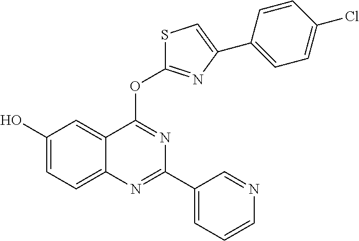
OC1=CC=C2C(=C1)C(OC1=NC(C3=CC=C(Cl)C=C3)=CS1)=NC(C1=CC=CN=C1)=N2
